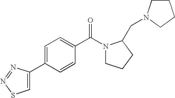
C1=C(C2=CSN=N2)C=CC(C(=O)N2CCCC2CN2CCCC2)=C1
